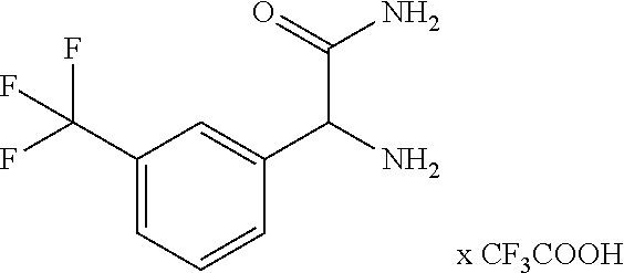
C1(C(F)(F)F)=CC=CC(C(N)C(N)=O)=C1
